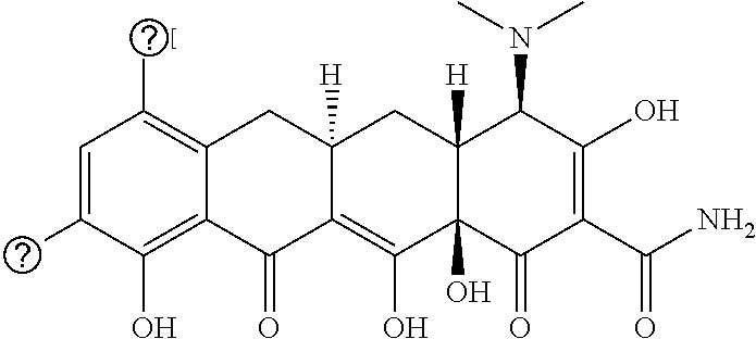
C1=C(F)C(O)=C2C(=C1O)CC1([H])C(=C(O)C3(O)C([H])(C1)C(N(C)C)C(O)=C(C(N)=O)C3=O)C2=O
